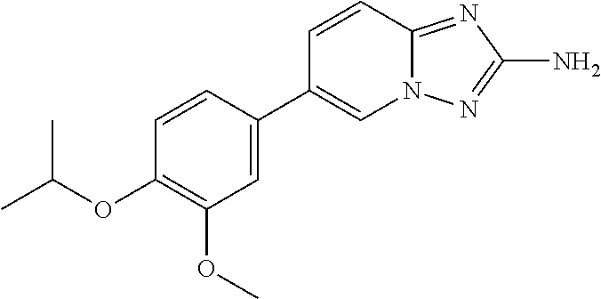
C1=CC(C2=CN3C(=NC(N)=N3)C=C2)=CC(OC)=C1OC(C)C
